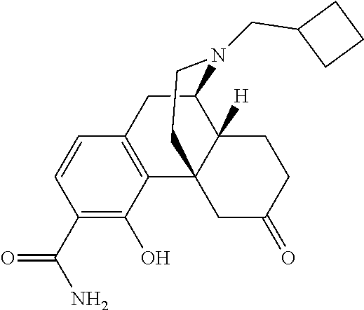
C1(C(N)=O)=C(O)C2=C(C=C1)CC1C3([H])C2(CC(=O)CC3)CCN1CC1CCC1
